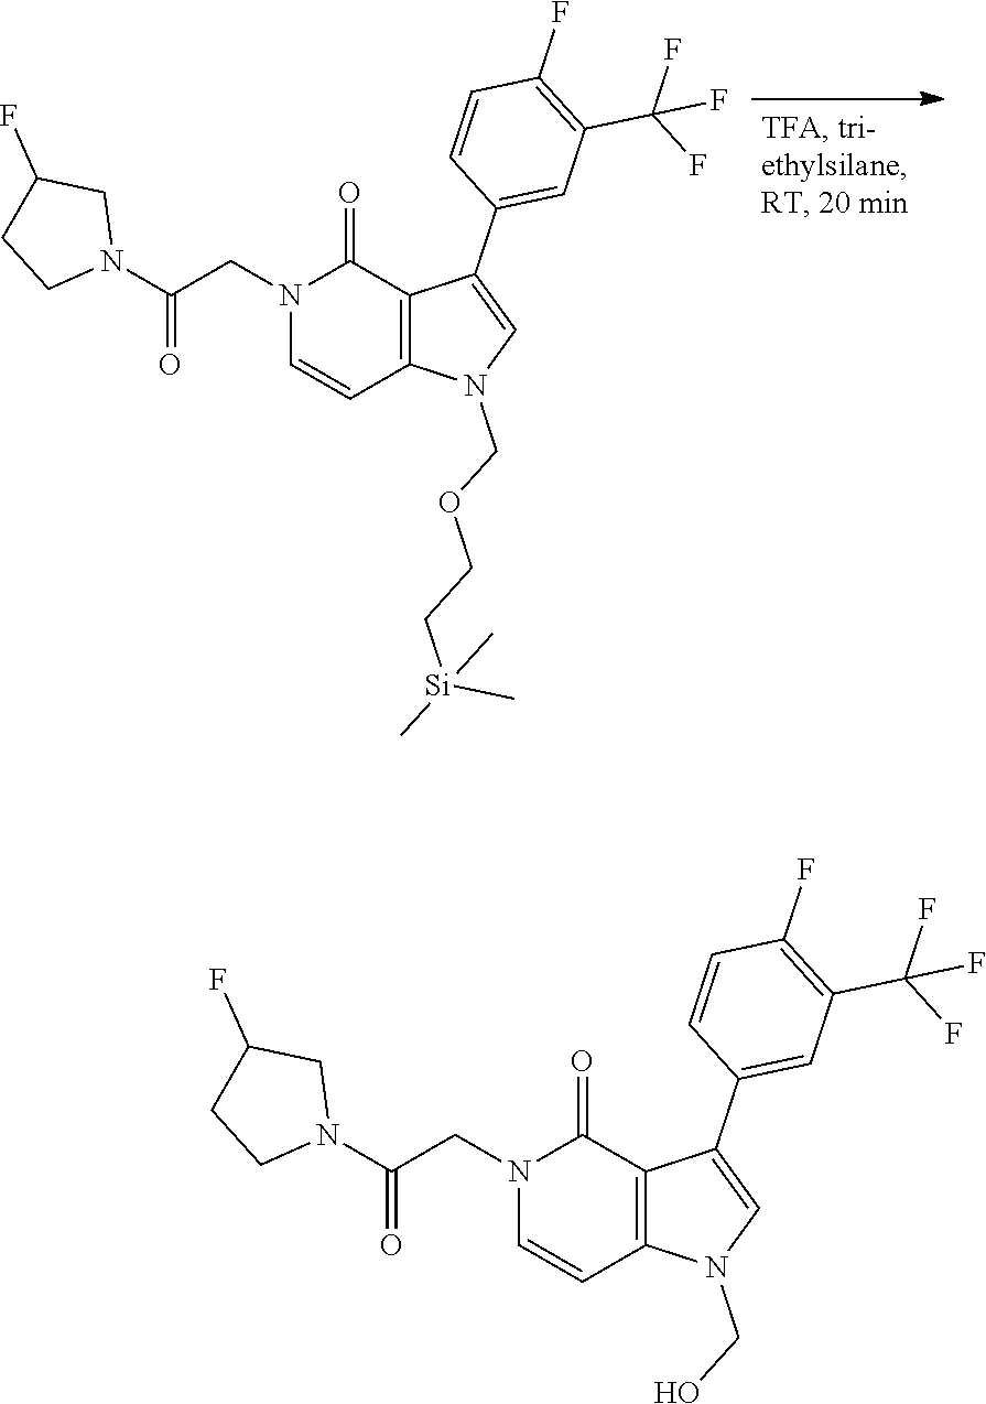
C(CN1C=CC2=C(C1=O)C(C1=CC(C(F)(F)F)=C(F)C=C1)=CN2COCC[Si](C)(C)C)(N1CC(F)CC1)=O.C(CN1C=CC2=C(C1=O)C(C1=CC(C(F)(F)F)=C(F)C=C1)=CN2CO)(N1CC(F)CC1)=O
